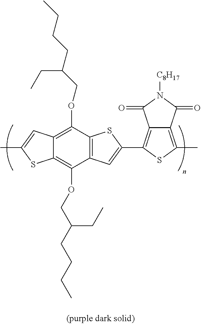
C12=C(OCC(CCCC)CC)C3=C(C(OCC(CC)CCCC)=C1C=C(C)S2)SC(C1=C2C(=C(C)S1)C(=O)N([C8H17])C2=O)=C3
